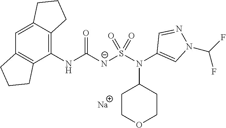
C1(NC([N-]S(N(C2=CN(C(F)F)N=C2)C2CCOCC2)(=O)=O)=O)=C2C(=CC3=C1CCC3)CCC2.[Na]
